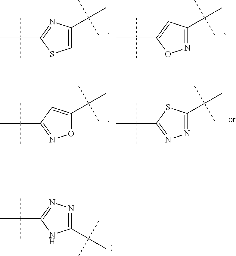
C1(C(C)(C)C)=NN=C(C(C)(C)C)N1.C1=C(C(C)(C)C)N=C(C(C)(C)C)S1.N1=C(C(C)(C)C)C=C(C(C)(C)C)O1.O1C(C(C)(C)C)=CC(C(C)(C)C)=N1.N1=C(C(C)(C)C)SC(C(C)(C)C)=N1
